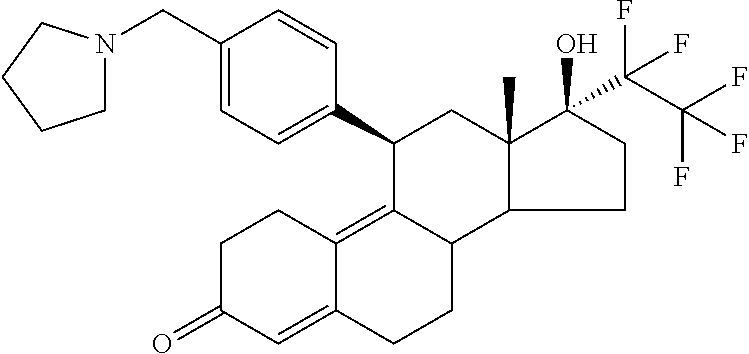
C1C(=O)C=C2C(=C3C(CC2)C2C(C)(CC3C3=CC=C(CN4CCCC4)C=C3)C(O)(C(C(F)(F)F)(F)F)CC2)C1
